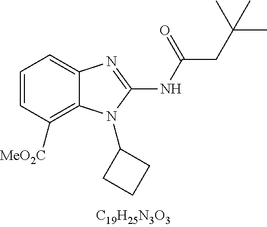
C1=CC([CO2Me])=C2C(=C1)N=C(NC(CC(C)(C)C)=O)N2C1CCC1
